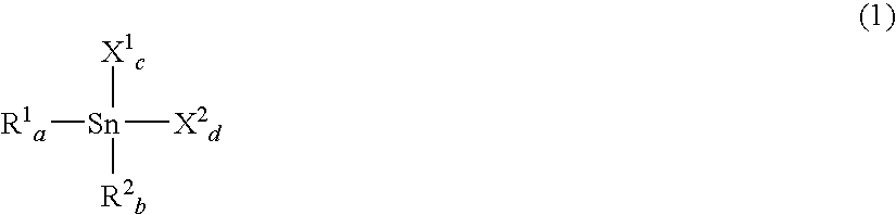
[Sn]([X2d])([R2b])([R1a])[X1c]
